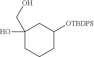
C1(O)(CO)CCCC([OTBDPS])C1
